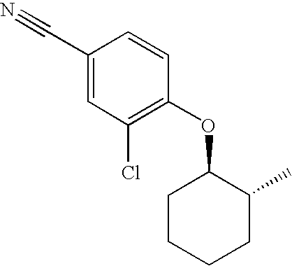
C1CCCC(C)C1OC1=C(Cl)C=C(C#N)C=C1
